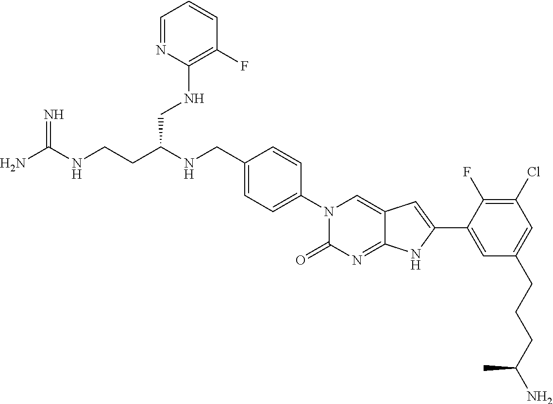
NC(NCCC(NCC1=CC=C(N2C(=O)N=C3C(=C2)C=C(C2=CC(CCCC(N)C)=CC(Cl)=C2F)N3)C=C1)CNC1=C(F)C=CC=N1)=N
